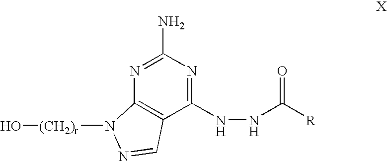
N1=C(N)N=C(NNC([R])=O)C2=C1N([(CH2)r]O)N=C2
